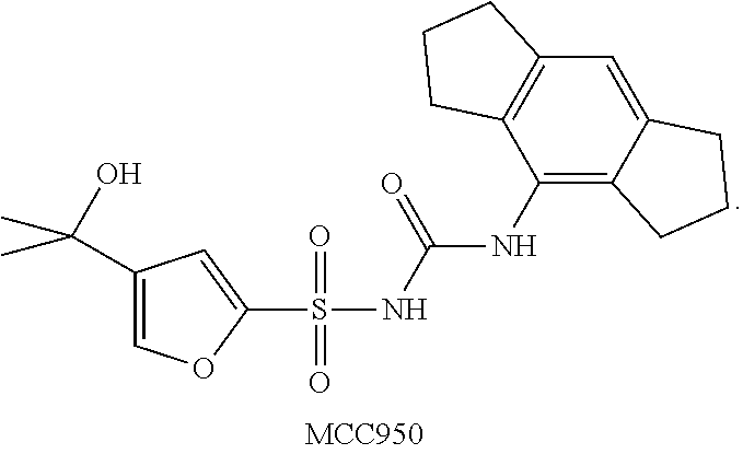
C12=CC3=C(C(NC(NS(=O)(=O)C4=CC(C(O)(C)C)=CO4)=O)=C1CCC2)CCC3
